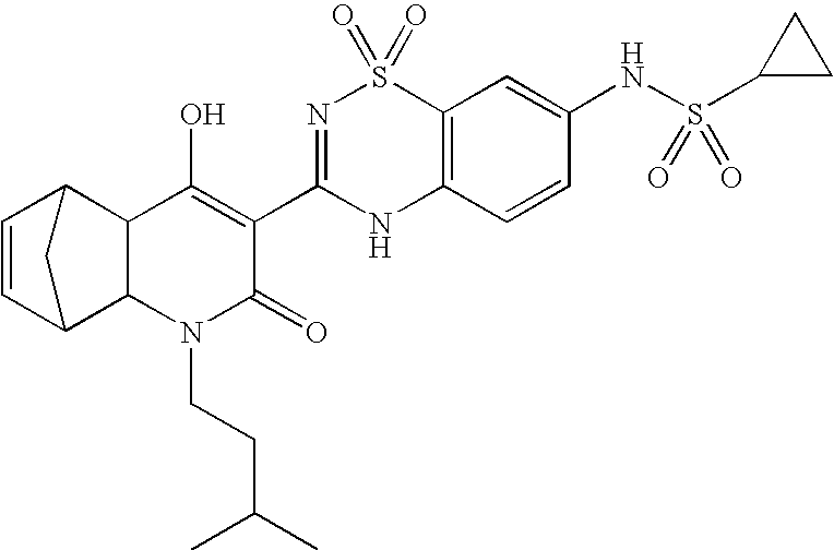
C1=CC2C3C(C1C2)C(O)=C(C1=NS(=O)(=O)C2=C(N1)C=CC(NS(=O)(=O)C1CC1)=C2)C(=O)N3CCC(C)C
